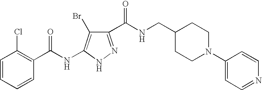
C1=CC=CC(C(NC2=C(Br)C(C(NCC3CCN(C4=CC=NC=C4)CC3)=O)=NN2)=O)=C1Cl
